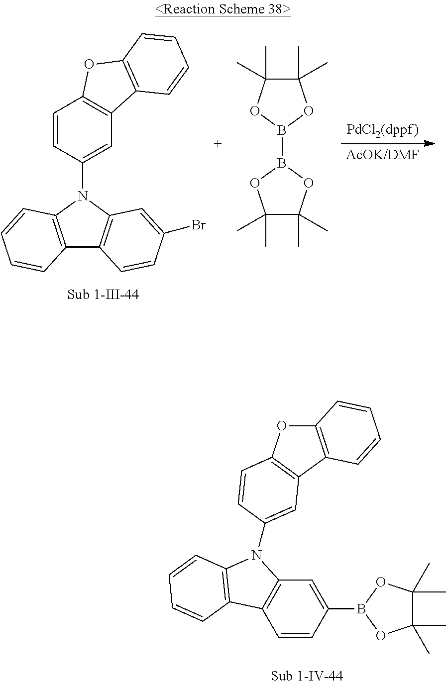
C1=CC(B2OC(C)(C)C(C)(C)O2)=CC2=C1C1=C(N2C2=CC3=C(OC4=C3C=CC=C4)C=C2)C=CC=C1.C12=C(N(C3=CC4=C(C=C3)OC3=C4C=CC=C3)C3=C1C=CC(Br)=C3)C=CC=C2.C1(C)(C)C(C)(C)OB(B2OC(C)(C)C(C)(C)O2)O1
